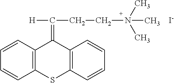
C12=C(C=CC=C1)C(=C(CCN(C)(C)C)[H])C1=C(S2)C=CC=C1.[I-]
